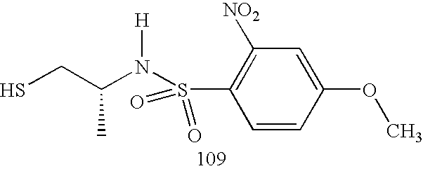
SCC(N(S(C1=C([NO2])C=C(OC)C=C1)(=O)=O)[H])C
